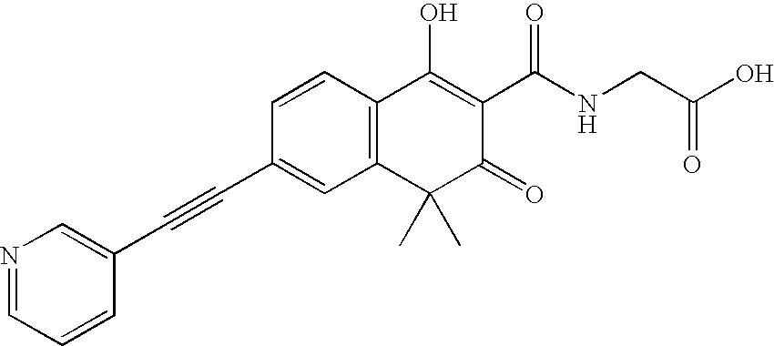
C(C1=CC2=C(C=C1)C(O)=C(C(NCC(O)=O)=O)C(=O)C2(C)C)#CC1=CN=CC=C1
